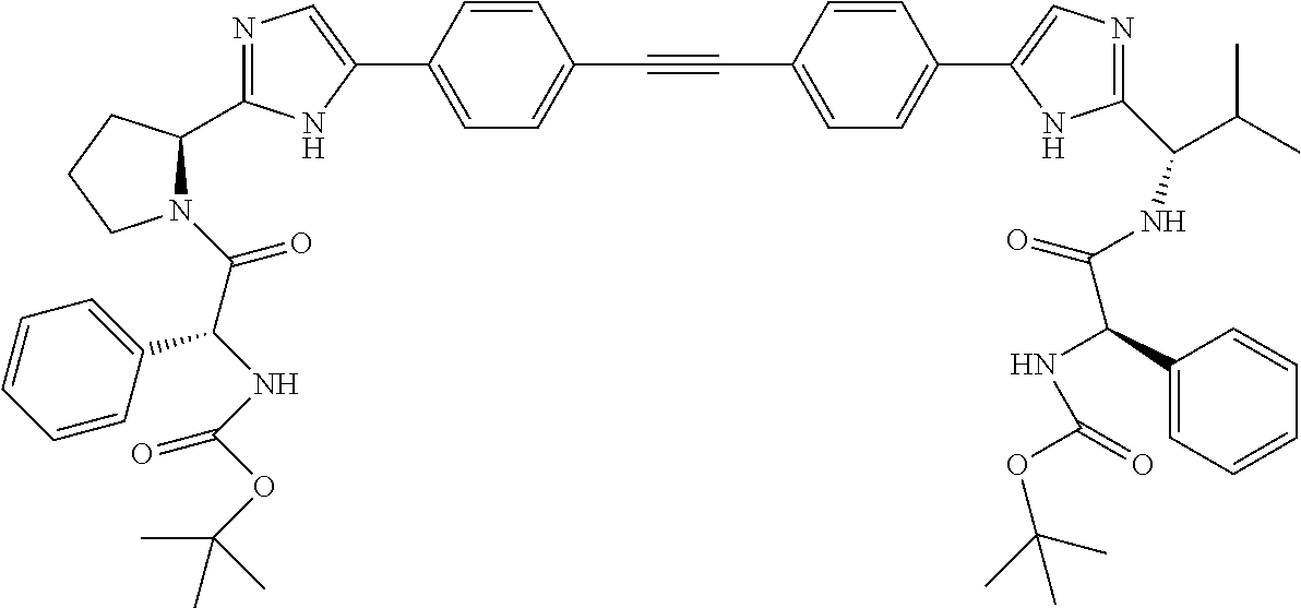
N1=C(C2N(C(C(NC(OC(C)(C)C)=O)C3=CC=CC=C3)=O)CCC2)NC(C2=CC=C(C#CC3=CC=C(C4=CN=C(C(C(C)C)NC(=O)C(NC(=O)OC(C)(C)C)C5=CC=CC=C5)N4)C=C3)C=C2)=C1
